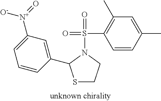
S1CCN(S(=O)(C2=C(C)C=C(C)C=C2)=O)C1C1=CC([N+]([O-])=O)=CC=C1
